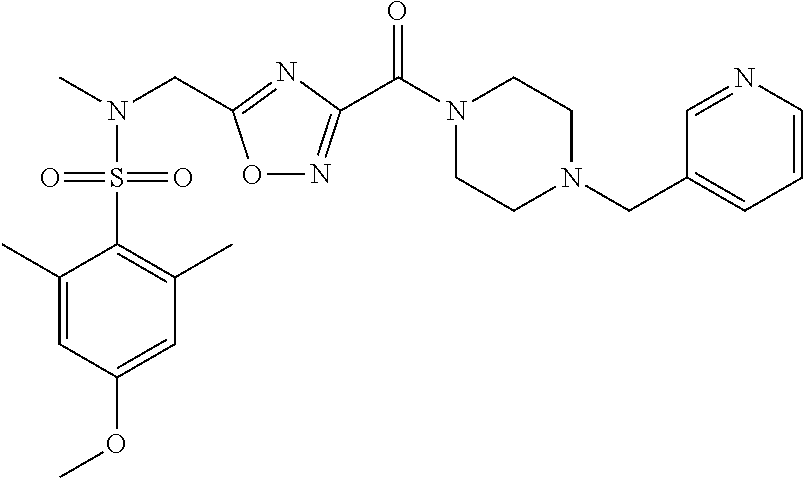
C1(C)=CC(OC)=CC(C)=C1S(N(C)CC1=NC(C(N2CCN(CC3=CC=CN=C3)CC2)=O)=NO1)(=O)=O
